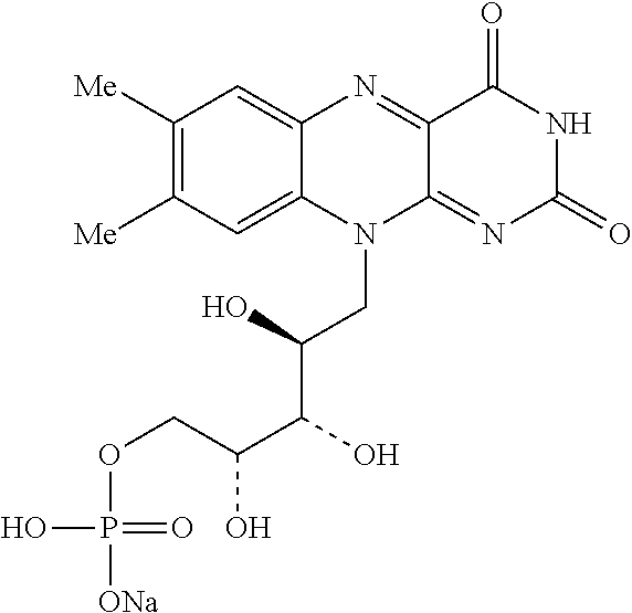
C1([Me])=C([Me])C=C2C(=C1)N=C1C(=NC(=O)NC1=O)N2CC(O)C(O)C(COP(O)([ONa])=O)O
